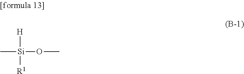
[H][Si](C)([R1])OC
